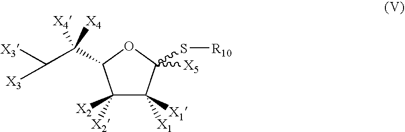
C1([X2])([X2])C([X1])([X1])C(S[R10])([X5])OC1C(C([X3])[X3])([X4])[X4]
